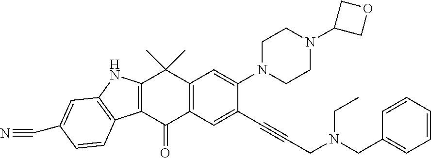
C12=C(C(=O)C3=C(C1(C)C)C=C(N1CCN(C4COC4)CC1)C(C#CCN(CC1=CC=CC=C1)CC)=C3)C1=C(N2)C=C(C#N)C=C1
